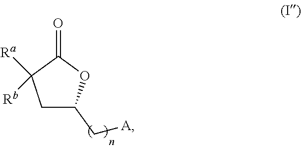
O=C1C([Ra])([Rb])CC(C[A])O1
